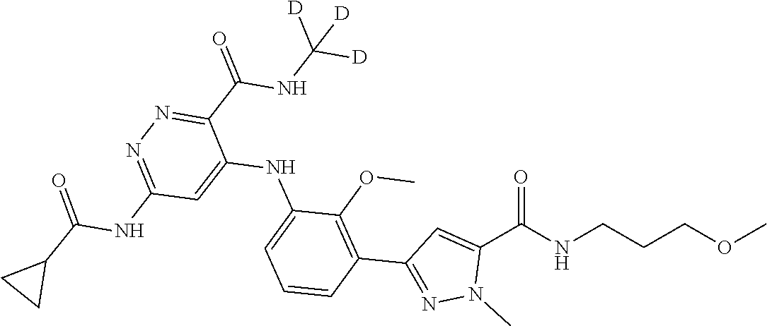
O(CCCNC(C1=CC(C2=C(OC)C(NC3=CC(NC(=O)C4CC4)=NN=C3C(NC([D])([D])[D])=O)=CC=C2)=NN1C)=O)C
